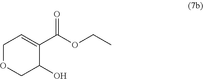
C1OCC(O)C(C(OCC)=O)=C1
